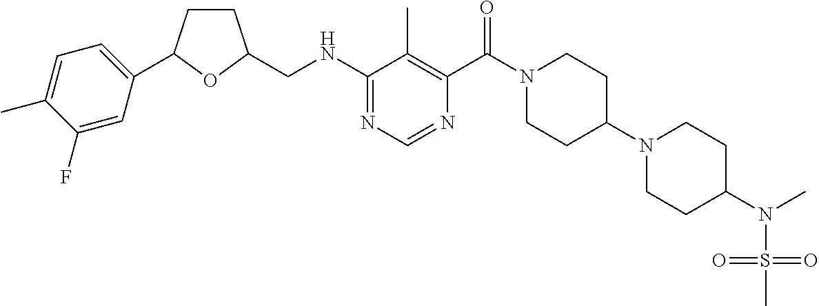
C1(NCC2CCC(C3=CC=C(C)C(F)=C3)O2)=NC=NC(C(N2CCC(N3CCC(N(S(=O)(=O)C)C)CC3)CC2)=O)=C1C
